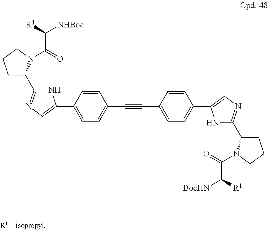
C1=C(C#CC2=CC=C(C3=CN=C(C4CCCN4C(C([R1])[NHBoc])=O)N3)C=C2)C=CC(C2=CN=C(C3CCCN3C(=O)C([R1])[BocHN])N2)=C1
